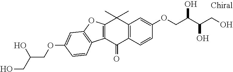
C12=C(C(=O)C3=C(C=C(OCC(C(CO)O)O)C=C3)C1(C)C)C1=C(O2)C=C(OCC(CO)O)C=C1
